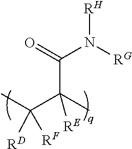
[RH]N([RG])C(=O)C(C)(C(C)([RF])[RD])[RE]
